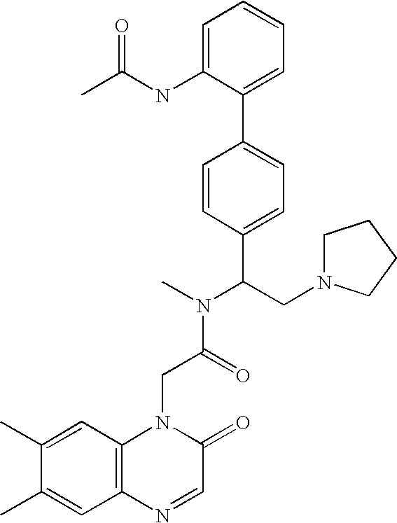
C(C(N(C)C(CN1CCCC1)C1=CC=C(C2=CC=CC=C2NC(C)=O)C=C1)=O)N1C2=C(C=C(C)C(C)=C2)N=CC1=O
